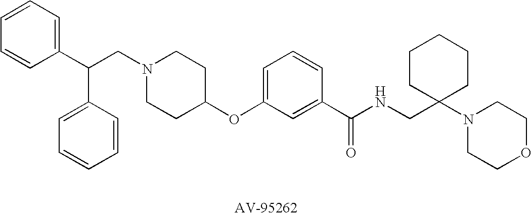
C1=CC=C(C(CN2CCC(OC3=CC=CC(C(NCC4(N5CCOCC5)CCCCC4)=O)=C3)CC2)C2=CC=CC=C2)C=C1
